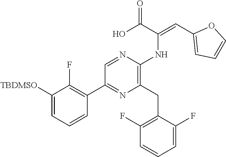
C1([TBDMSO])=CC=CC(C2=NC(CC3=C(F)C=CC=C3F)=C(NC(C(O)=O)=CC3=CC=CO3)N=C2)=C1F
